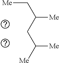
C(C(C[Me])[Me])C([Me])[Me]
